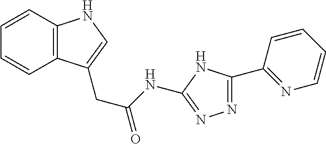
C1=CC2=C(C=C1)C(CC(=O)NC1=NN=C(C3=NC=CC=C3)N1)=CN2
